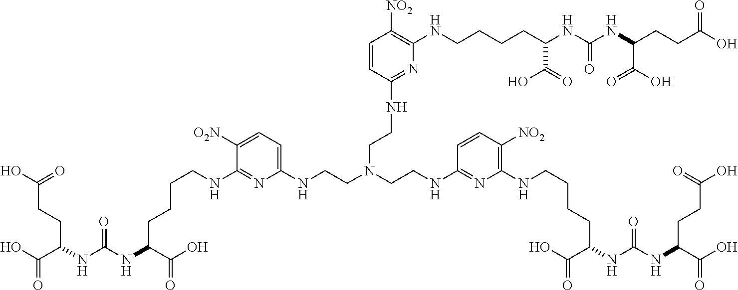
OC(C(NC(NC(CCCCNC1=NC(NCCN(CCNC2=NC(NCCCCC(NC(NC(C(O)=O)CCC(=O)O)=O)C(O)=O)=C([NO2])C=C2)CCNC2=NC(NCCCCC(NC(NC(CCC(O)=O)C(=O)O)=O)C(O)=O)=C([NO2])C=C2)=CC=C1[O2N])C(O)=O)=O)CCC(O)=O)=O
